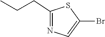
C1(Br)=CN=C(CCC)S1
